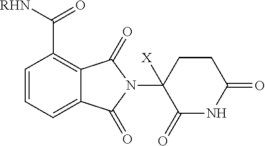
C1=CC=C2C(=C1C([RHN])=O)C(=O)N(C1([X])C(=O)NC(=O)CC1)C2=O
